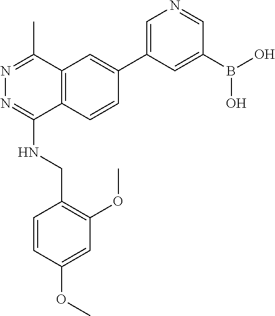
C1=C(C2=CC3=C(C(NCC4=C(OC)C=C(OC)C=C4)=NN=C3C)C=C2)C=C(B(O)O)C=N1
